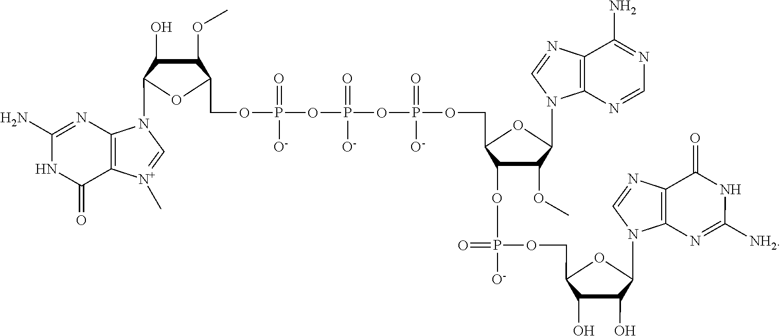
C1(N)=NC2=C(C(=O)N1)[N+](C)=CN2C1C(O)C(OC)C(COP(OP(OP(=O)(OCC2C(OP([O-])(=O)OCC3C(O)C(O)C(N4C5=C(C(=O)NC([NH2])=N5)N=C4)O3)C(OC)C(N3C4=C(C(N)=NC=N4)N=C3)O2)[O-])(=O)[O-])(=O)[O-])O1
